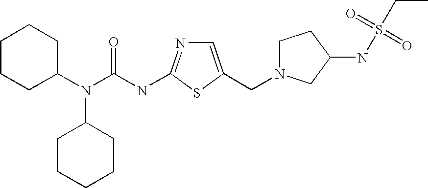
C1CCC(N(C(NC2=NC=C(CN3CCC(NS(CC)(=O)=O)C3)S2)=O)C2CCCCC2)CC1
